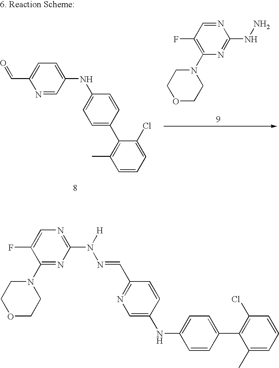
C1=C(NC2=CC=C(C3=C(C)C=CC=C3Cl)C=C2)C=NC(C=O)=C1.N1(C2=C(F)C=NC(NN)=N2)CCOCC1.N1(C2=NC(N(N=CC3=NC=C(NC4=CC=C(C5=C(Cl)C=CC=C5C)C=C4)C=C3)[H])=NC=C2F)CCOCC1
